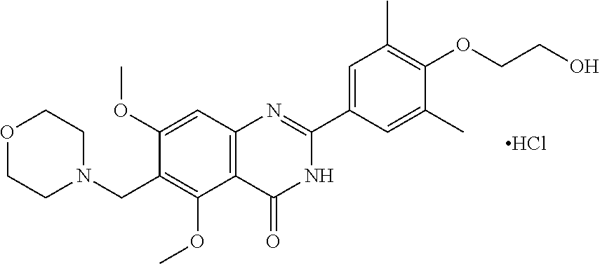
O1CCN(CC2=C(OC)C3=C(C=C2OC)N=C(C2=CC(C)=C(OCCO)C(C)=C2)NC3=O)CC1.Cl
